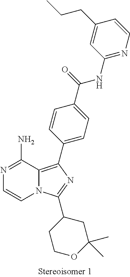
N1=C(N)C2=C(C3=CC=C(C(=O)NC4=NC=CC(CCC)=C4)C=C3)N=C(C3CC(C)(C)OCC3)N2C=C1
